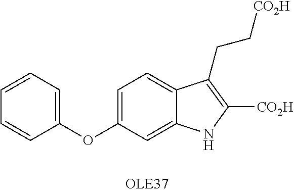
C1=C(OC2=CC=CC=C2)C=C2C(=C1)C(CC[CO2H])=C([CO2H])N2
